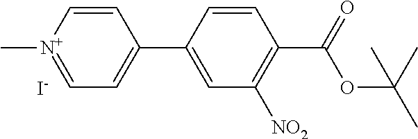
C1=C[N+](C)=CC=C1C1=CC([NO2])=C(C(=O)OC(C)(C)C)C=C1.[I-]
